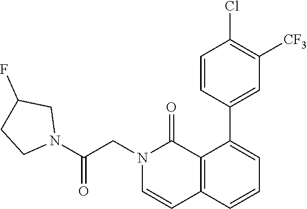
C12=C(C=CC=C1C1=CC([CF3])=C(Cl)C=C1)C=CN(CC(=O)N1CC(F)CC1)C2=O
